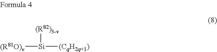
[(R81O)v][Si]([(R82)3-v])[(CqH2q+1)]
